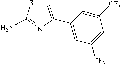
C1=C(C2=CC([CF3])=CC([CF3])=C2)N=C(N)S1
